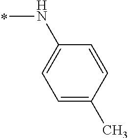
N(C1=CC=C(C)C=C1)C
